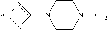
c1(N2CCN(C)CC2)s[Au]s1
